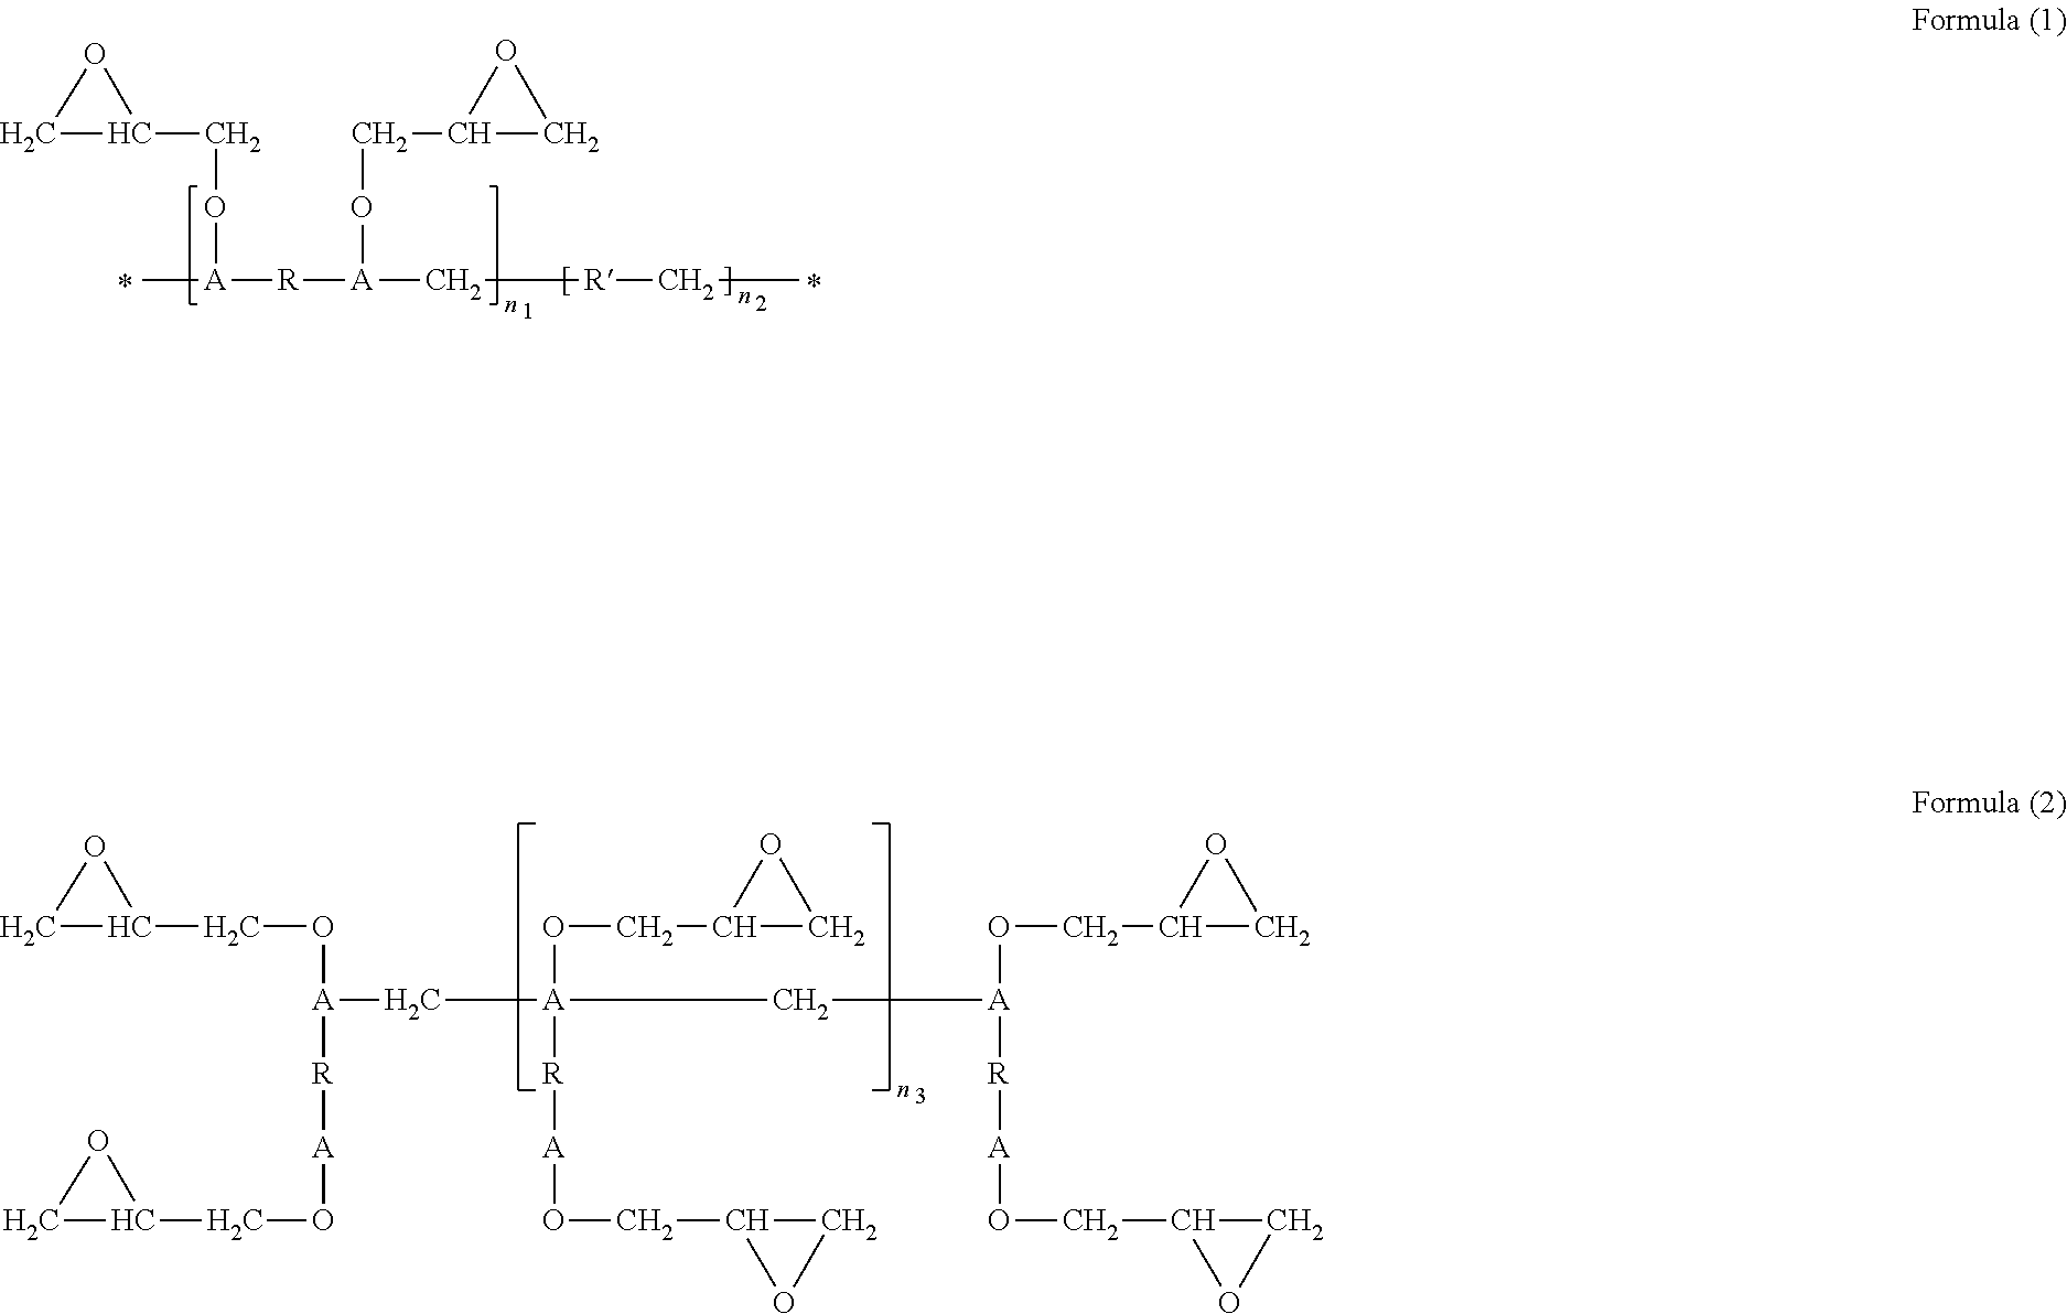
C1C(CO[A](C)[R][A](C[R]CC)OCC2CO2)O1.C1C(CO[A]([R][A]OCC2CO2)C[A](C[A](OCC2CO2)[R][A]OCC2CO2)(OCC2CO2)[R][A]OCC2CO2)O1
